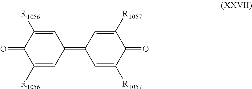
C1=C([R1056])C(=O)C([R1056])=CC1=C1C=C([R1057])C(=O)C([R1057])=C1
